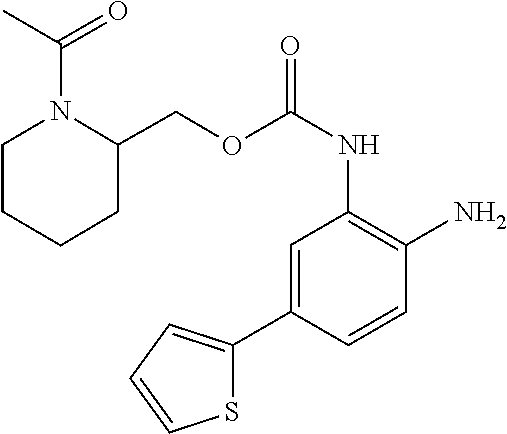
O(C(NC1=C(N)C=CC(C2=CC=CS2)=C1)=O)CC1N(C(=O)C)CCCC1
